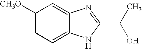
C1([CH3O])=CC=C2C(=C1)N=C(C(O)C)N2
